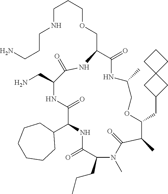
C1(C2NC(=O)C(CCC)N(C)C(=O)C(C)C(CC3CC4(C3)CCC4)OCC(C)NC(=O)C(COCCCNCCCN)NC(=O)C(CN)NC2=O)CCCCCC1
